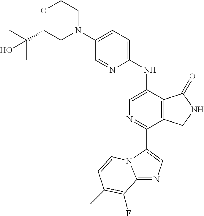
C1(N2CCOC(C(C)(C)O)C2)=CC=C(NC2=CN=C(C3=CN=C4N3C=CC(C)=C4F)C3=C2C(=O)NC3)N=C1
